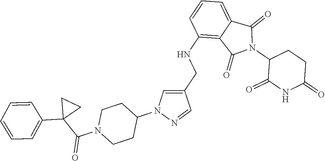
C1(NCC2=CN(C3CCN(C(C4(C5=CC=CC=C5)CC4)=O)CC3)N=C2)=C2C(=CC=C1)C(=O)N(C1C(=O)NC(=O)CC1)C2=O
